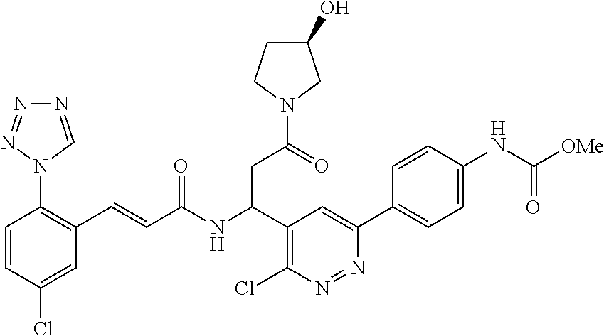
C1=CC(Cl)=CC(C=CC(NC(C2=C(Cl)N=NC(C3=CC=C(NC([OMe])=O)C=C3)=C2)CC(=O)N2CCC(O)C2)=O)=C1N1N=NN=C1
